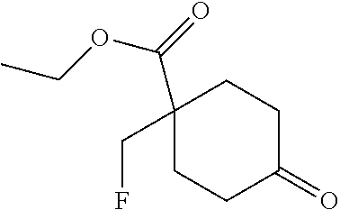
C1(CF)(C(=O)OCC)CCC(=O)CC1
